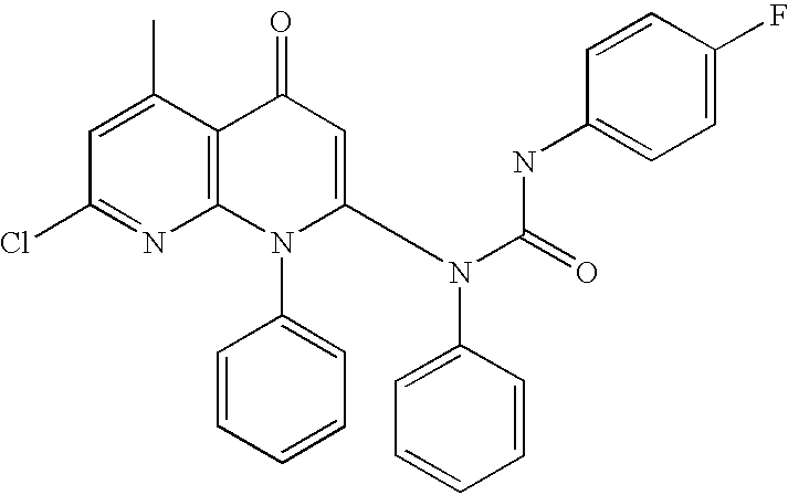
C1=C(C)C2=C(N=C1Cl)N(C1=CC=CC=C1)C(N(C(=O)NC1=CC=C(F)C=C1)C1=CC=CC=C1)=CC2=O
